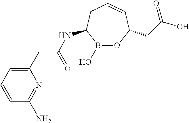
B1(O)OC(CC(O)=O)C=CCC1NC(CC1=CC=CC(N)=N1)=O
